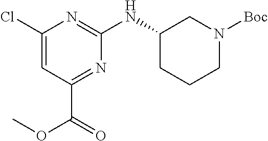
ClC1=CC(C(OC)=O)=NC(NC2CCCN([Boc])C2)=N1
